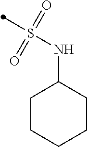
S(NC1CCCCC1)(=O)(=O)C
